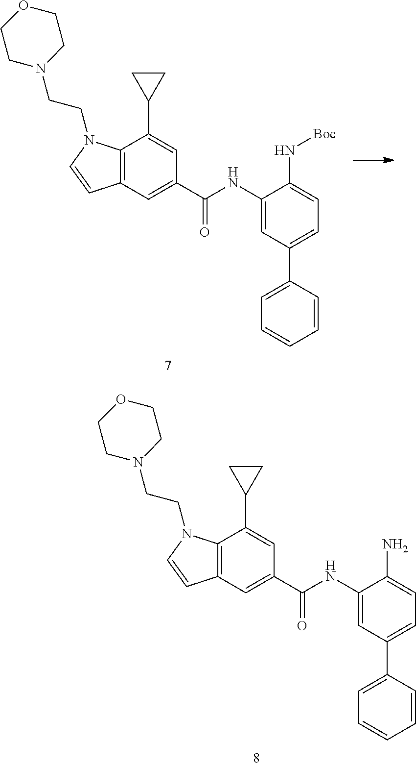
C12=C(C=C(C(NC3=CC(C4=CC=CC=C4)=CC=C3N[Boc])=O)C=C1C1CC1)C=CN2CCN1CCOCC1.C12=C(C=C(C(NC3=CC(C4=CC=CC=C4)=CC=C3N)=O)C=C1C1CC1)C=CN2CCN1CCOCC1
